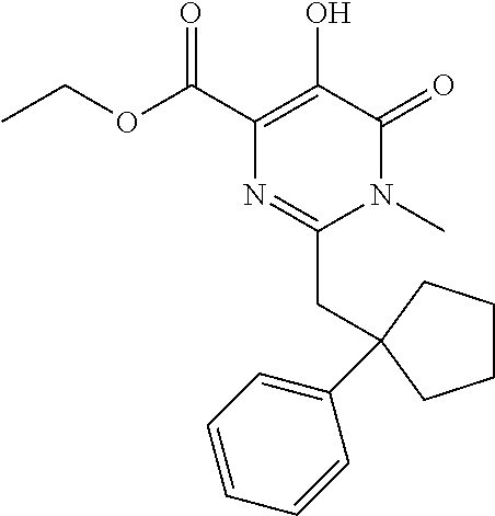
O(C(C1=C(O)C(=O)N(C)C(CC2(C3=CC=CC=C3)CCCC2)=N1)=O)CC
